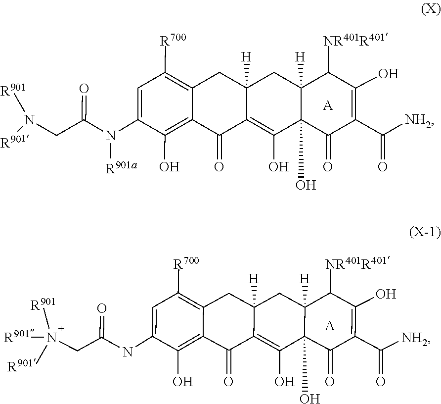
N(C(CN([R901])[R901])=O)(C1=CC([R700])=C2CC3([H])CC4([H])C([NR401R401])C(O)=C(C(=O)[NH2])C(=O)C4(O)C(O)=C3C(=O)C2=C1O)[R901a].[A].N(C1=CC([R700])=C2C(=C1O)C(=O)C1=C(O)C3(O)C([H])(CC1([H])C2)C([NR401R401])C(O)=C(C(=O)[NH2])C3=O)C(CN([R901])([R901])[R901])=O.[A]
